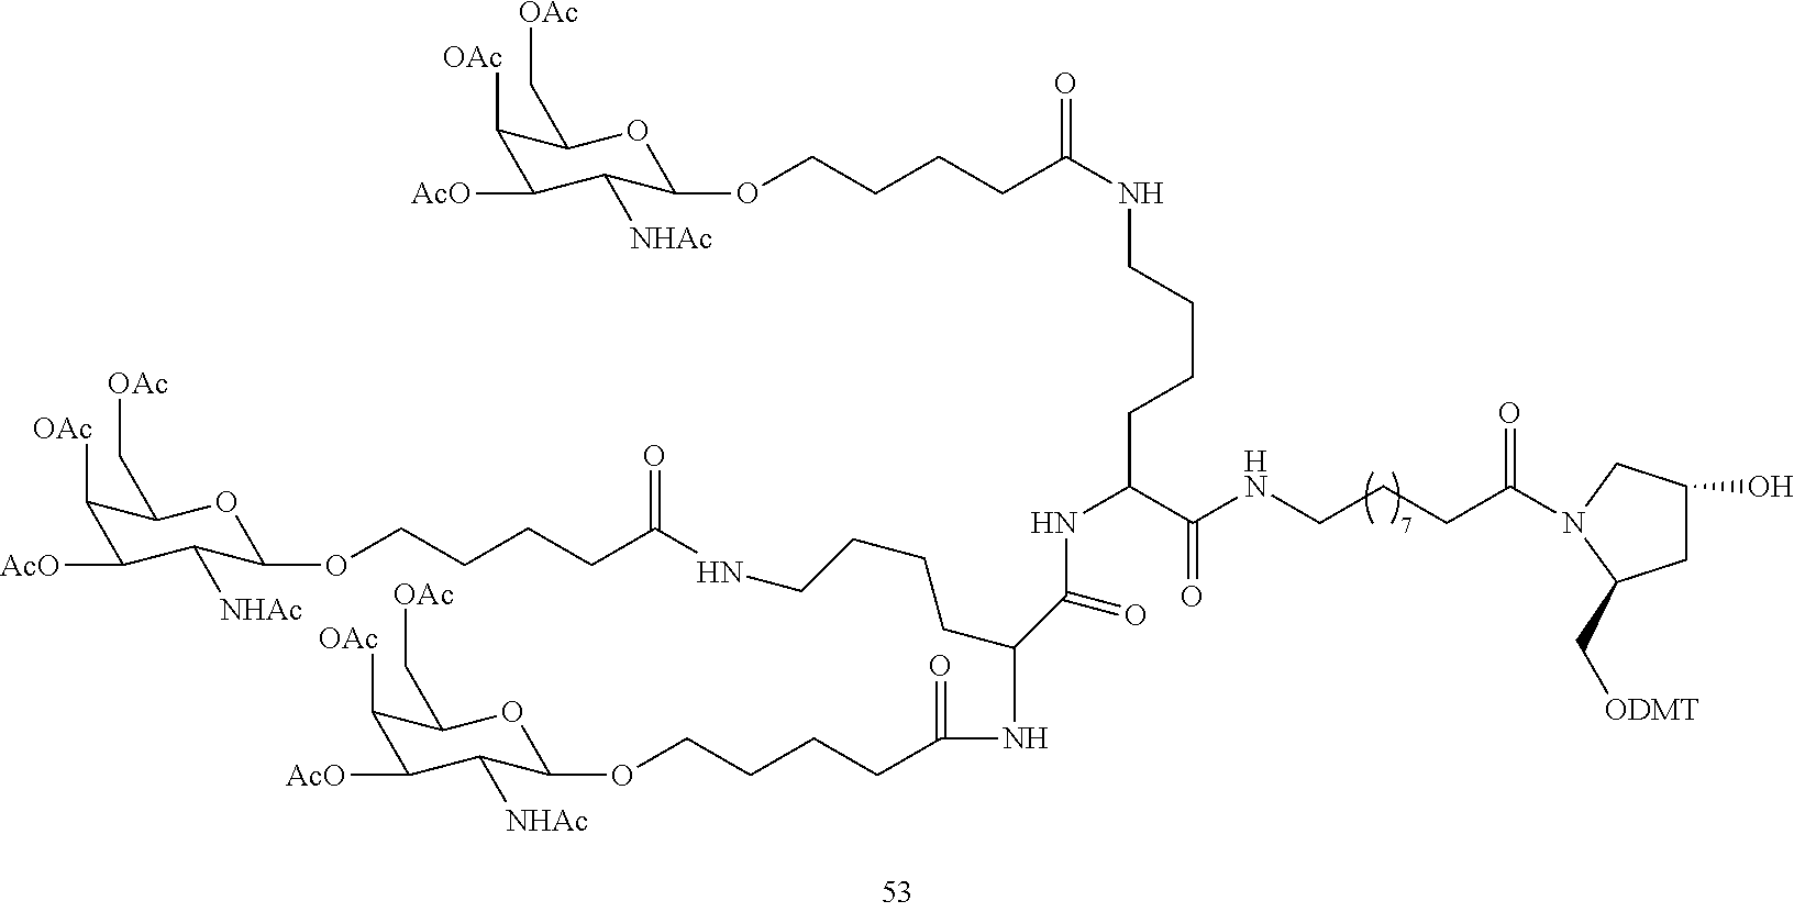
O(C1C([NHAc])C([AcO])C([OAc])C(C[OAc])O1)CCCCC(=O)NCCCCC(NC(=O)C(CCCCNC(CCCCOC1C([NHAc])C([AcO])C([OAc])C(C[OAc])O1)=O)NC(CCCCOC1C([NHAc])C([AcO])C([OAc])C(C[OAc])O1)=O)C(NCCCC(=O)N1CC(O)CC1C[ODMT])=O
